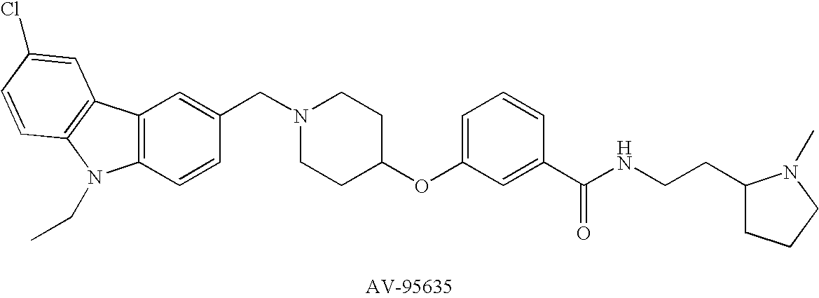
C1(CN2CCC(OC3=CC=CC(C(NCCC4CCCN4C)=O)=C3)CC2)=CC2=C(C=C1)N(CC)C1=C2C=C(Cl)C=C1
